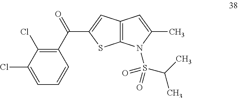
C1(C(=O)C2=CC3=C(S2)N(S(C(C)C)(=O)=O)C(C)=C3)=C(Cl)C(Cl)=CC=C1
